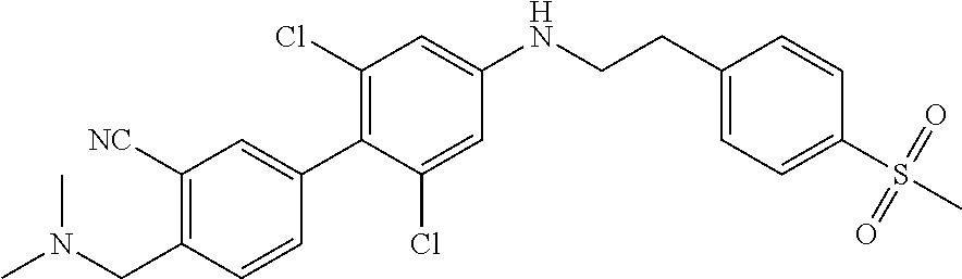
C1(CCNC2=CC(Cl)=C(C3=CC([NC])=C(CN(C)C)C=C3)C(Cl)=C2)=CC=C(S(C)(=O)=O)C=C1
